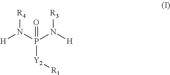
[H]N(P(N([H])[R3])(=O)[Y2][R1])[R4]
